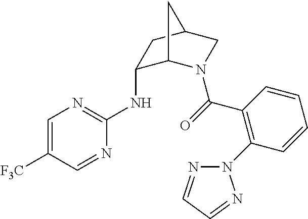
C1=C([F3C])C=NC(NC2C3N(C(=O)C4=C(N5N=CC=N5)C=CC=C4)CC(C2)C3)=N1
